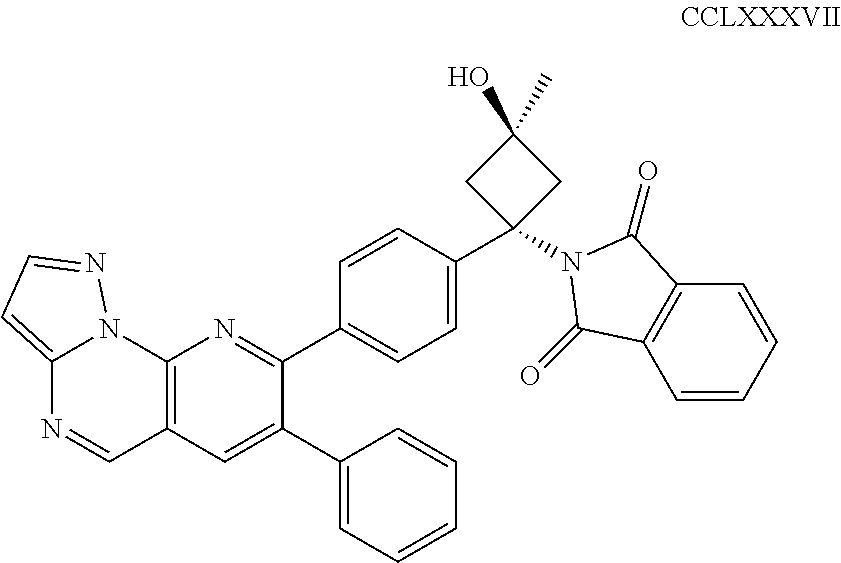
C12=CC=NN1C1=C(C=N2)C=C(C2=CC=CC=C2)C(C2=CC=C(C3(N4C(=O)C5=C(C=CC=C5)C4=O)CC(O)(C)C3)C=C2)=N1
